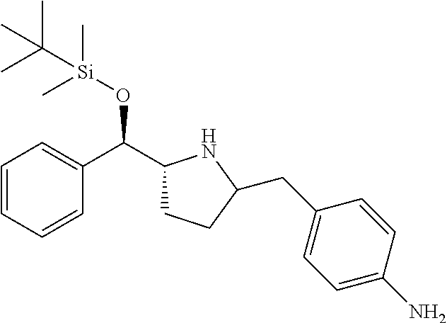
C1=CC=CC(C(C2CCC(CC3=CC=C(N)C=C3)N2)O[Si](C)(C)C(C)(C)C)=C1
